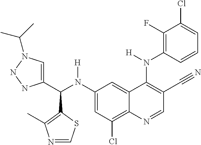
C1(N(C(C2=CN(C(C)C)NN2)C2=C(C)N=CS2)[H])=CC(Cl)=C2C(=C1)C(N(C1=C(F)C(Cl)=CC=C1)[H])=C(C#N)C=N2
